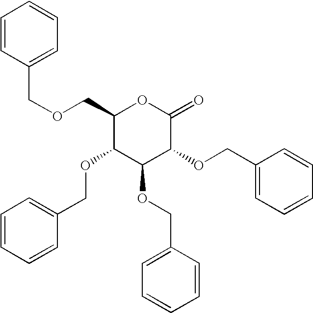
C1(COCC2=CC=CC=C2)C(OCC2=CC=CC=C2)C(OCC2=CC=CC=C2)C(OCC2=CC=CC=C2)C(=O)O1
